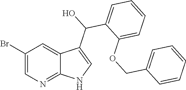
C1(Br)=CN=C2C(=C1)C(C(C1=CC=CC=C1OCC1=CC=CC=C1)O)=CN2
